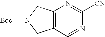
C12=C(CN([Boc])C1)N=C([CN])N=C2
